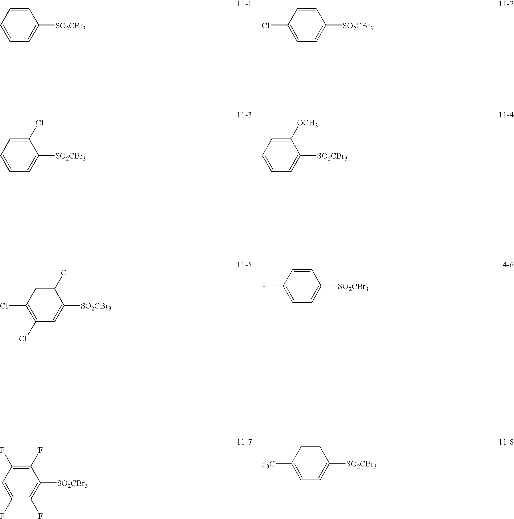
C1=CC=CC=C1[SO2CBr3].C1=CC(Cl)=CC=C1[SO2CBr3].C1(Cl)=CC=CC=C1[SO2CBr3].C1([OCH3])=CC=CC=C1[SO2CBr3].C1(Cl)=CC(Cl)=C(Cl)C=C1[SO2CBr3].C1=CC(F)=CC=C1[SO2CBr3].C1(F)=C(F)C=C(F)C(F)=C1[SO2CBr3].C1=CC([F3C])=CC=C1[SO2CBr3]
